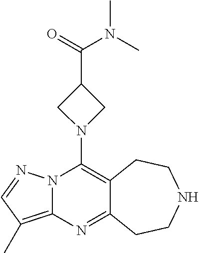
N12C(=C(C)C=N1)N=C1C(=C2N2CC(C(=O)N(C)C)C2)CCNCC1
